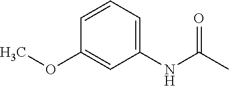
C1(OC)=CC(NC(C)=O)=CC=C1
